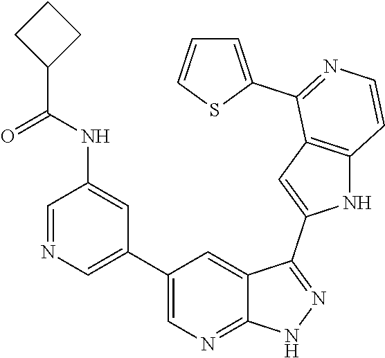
C1(C2=CN=CC(NC(=O)C3CCC3)=C2)=CN=C2C(=C1)C(C1=CC3=C(N1)C=CN=C3C1=CC=CS1)=NN2
